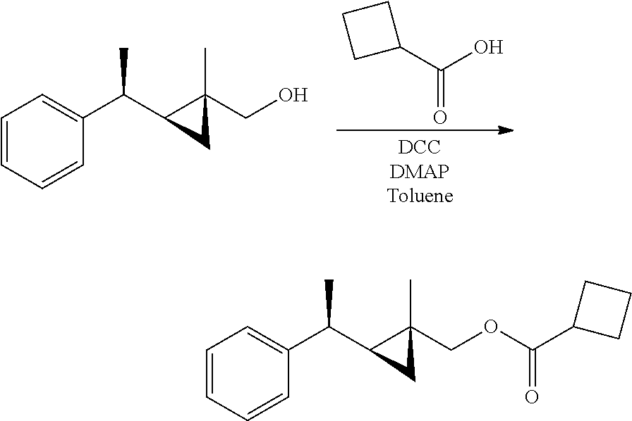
C1=CC=CC(C(C2C(CO)(C)C2)C)=C1.C1(C(O)=O)CCC1.C1=CC=CC(C(C2C(COC(C3CCC3)=O)(C)C2)C)=C1
